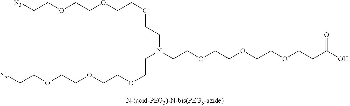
[N3]CCOCCOCCOCCN(CCOCCOCCOCCC([OH])=O)CCOCCOCCOCC[N3]
